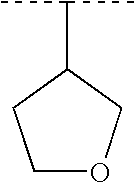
C1(C(C)C)CCOC1
